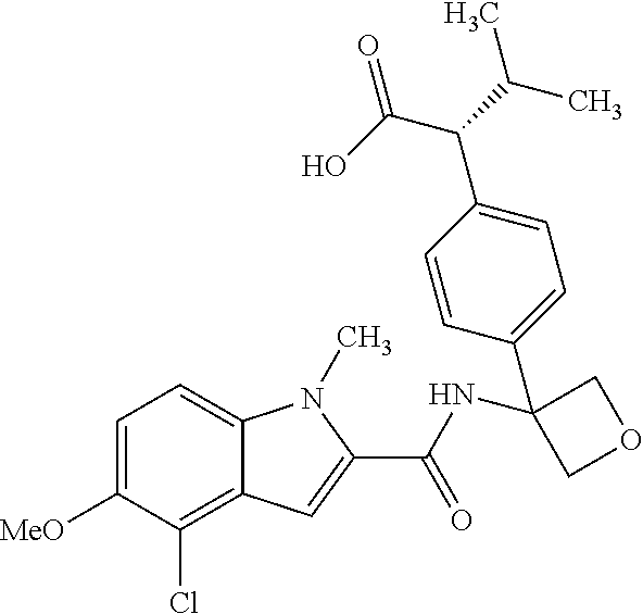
C1=C([MeO])C(Cl)=C2C(=C1)N(C)C(C(NC1(C3=CC=C(C(C(=O)O)C(C)C)C=C3)COC1)=O)=C2
